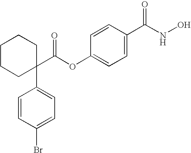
C1=CC(C(NO)=O)=CC=C1OC(C1(C2=CC=C(Br)C=C2)CCCCC1)=O
